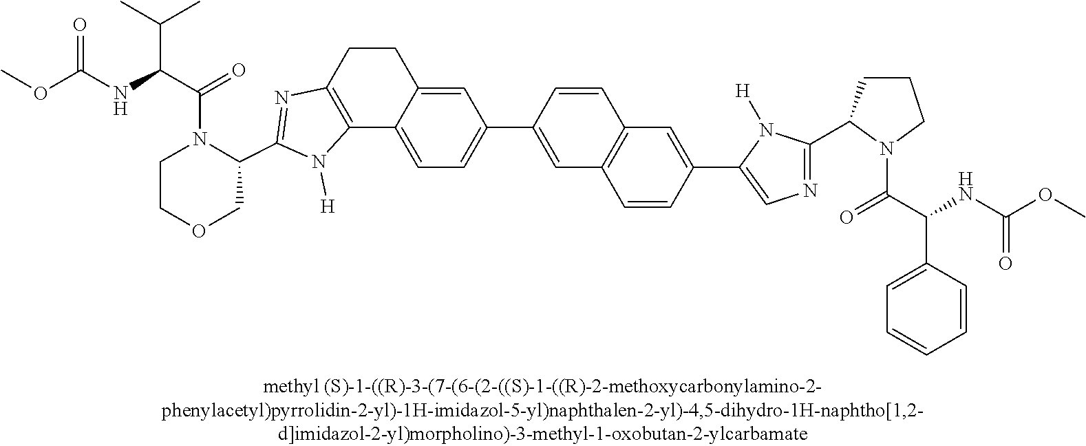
CC(C)C(C(=O)N1CCOCC1C1=NC2=C(C3=CC=C(C4=CC5=C(C=C4)C=C(C4=CN=C(C6CCCN6C(C(NC(OC)=O)C6=CC=CC=C6)=O)N4[H])C=C5)C=C3CC2)N1[H])NC(OC)=O
